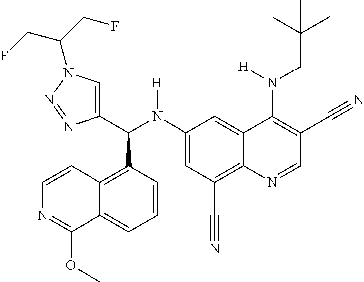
C1(N(C(C2=CN(C(CF)CF)N=N2)C2=C3C(=CC=C2)C(OC)=NC=C3)[H])=CC(C#N)=C2C(=C1)C(N(CC(C)(C)C)[H])=C(C#N)C=N2
